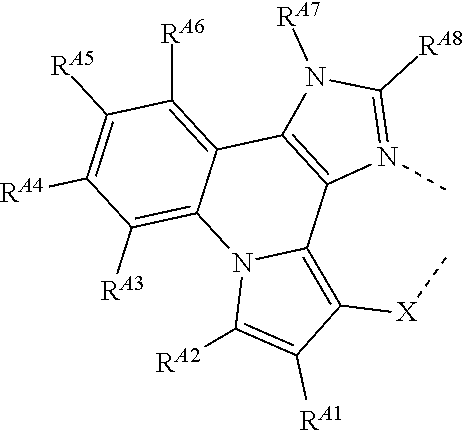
C1([RA5])=C([RA4])C([RA3])=C2C(=C1[RA6])C1=C(C3=C([X]C)C([RA1])=C([RA2])N23)N(C)=C([RA8])N1[RA7]
